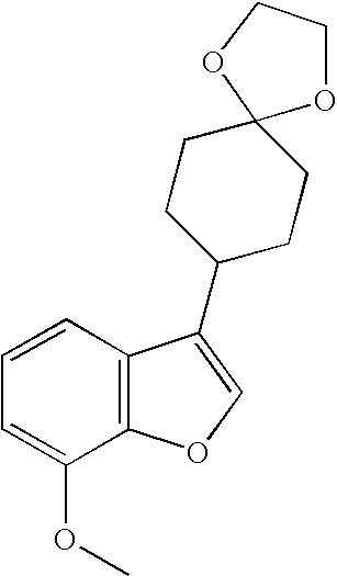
C1(OC)=CC=CC2=C1OC=C2C1CCC2(OCCO2)CC1
